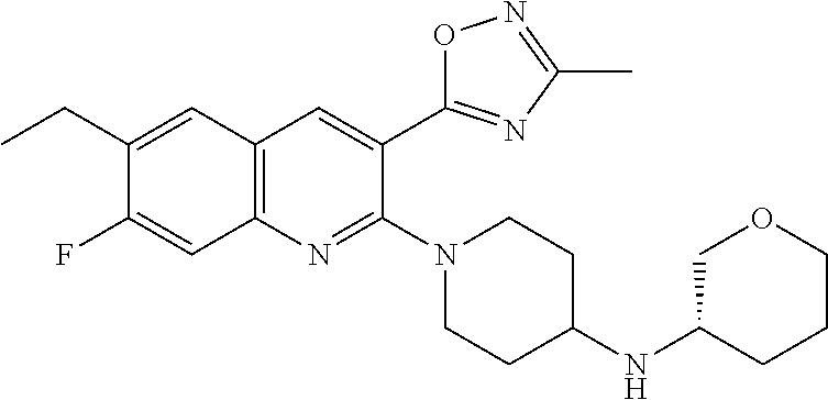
C1(CC)=CC2=C(C=C1F)N=C(N1CCC(NC3COCCC3)CC1)C(C1=NC(C)=NO1)=C2
